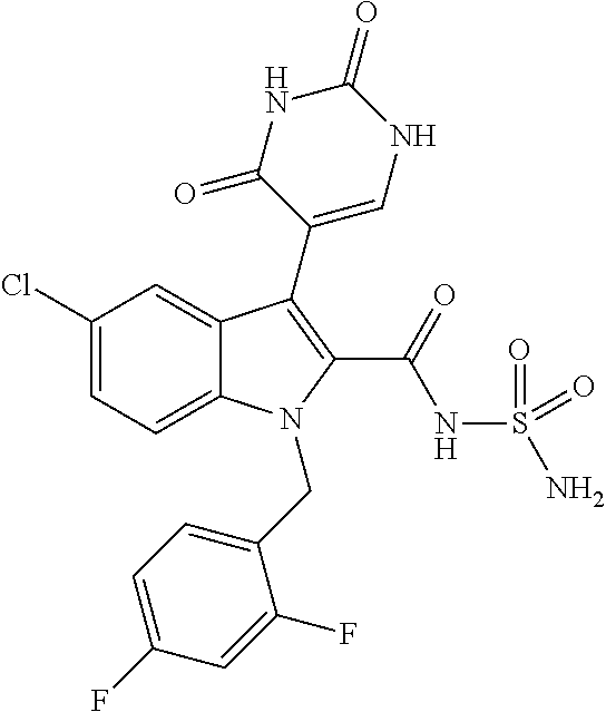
C1(Cl)=CC=C2C(=C1)C(C1=CNC(=O)NC1=O)=C(C(NS(N)(=O)=O)=O)N2CC1=CC=C(F)C=C1F
